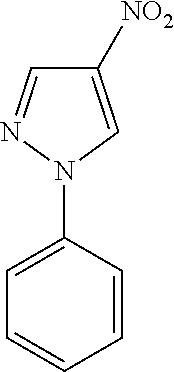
C1=CC(N2C=C([NO2])C=N2)=CC=C1
